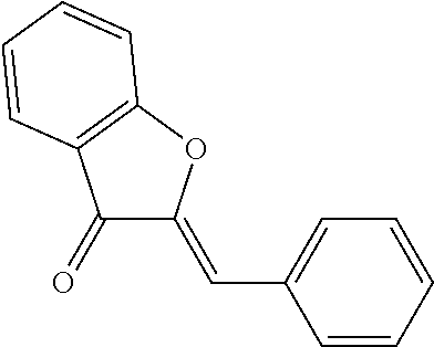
C1=CC=CC=C1C=C1C(=O)C2=C(O1)C=CC=C2
